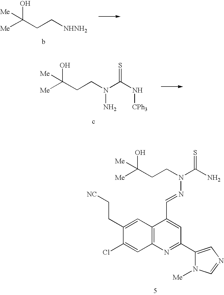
[NHNH2]CCC([Me])(O)[Me].NN(C(=S)N[CPh3])CCC([Me])(O)[Me].C1(Cl)=CC2=C(C=C1CC[NC])C(C=NN(C(=S)N)CCC([Me])(O)[Me])=CC(C1=CN=CN1[Me])=N2
